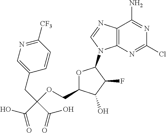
C12=C(N=CN1C1OC(COC(CC3=CN=C([CF3])C=C3)(C(=O)O)C(O)=O)C(O)C1F)C(N)=NC(Cl)=N2
